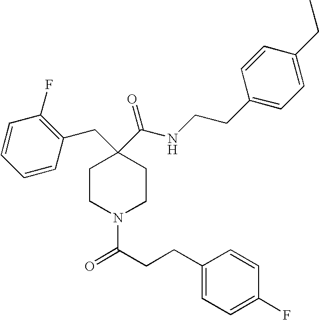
C1CN(C(CCC2=CC=C(F)C=C2)=O)CCC1(C(NCCC1=CC=C(CC)C=C1)=O)CC1=C(F)C=CC=C1
